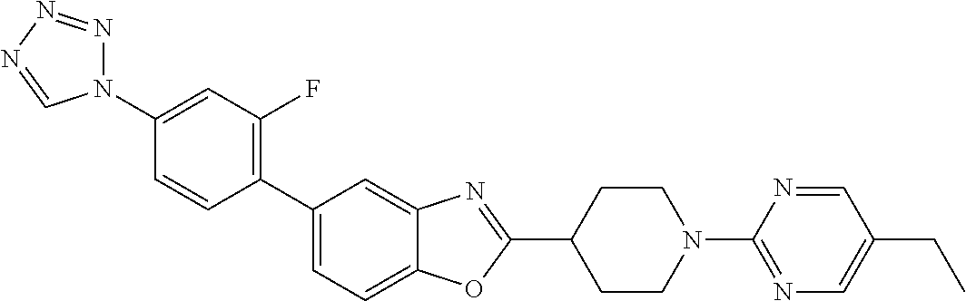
C1(N2N=NN=C2)=CC(F)=C(C2=CC=C3C(=C2)N=C(C2CCN(C4=NC=C(CC)C=N4)CC2)O3)C=C1
